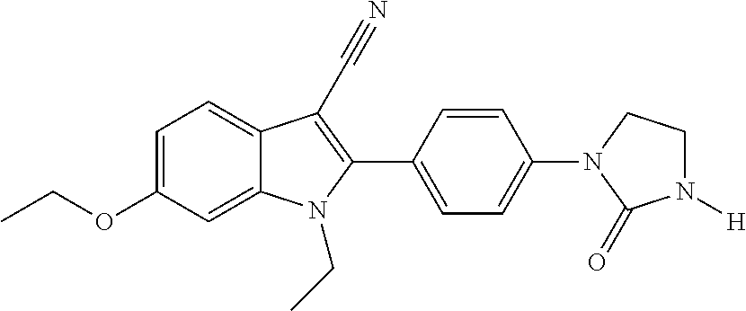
C1=C2C(=CC=C1OCC)C(C#N)=C(C1=CC=C(N3C(=O)N([H])CC3)C=C1)N2CC
